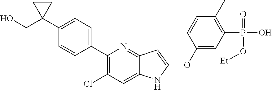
C1(C2(CO)CC2)=CC=C(C2=C(Cl)C=C3C(=N2)C=C(OC2=CC(P(O)(=O)O[Et])=C(C)C=C2)N3)C=C1
